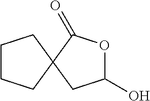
C1(O)OC(=O)C2(C1)CCCC2
